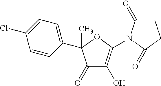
C1(=O)C(O)=C(N2C(=O)CCC2=O)OC1(C1=CC=C(Cl)C=C1)C
